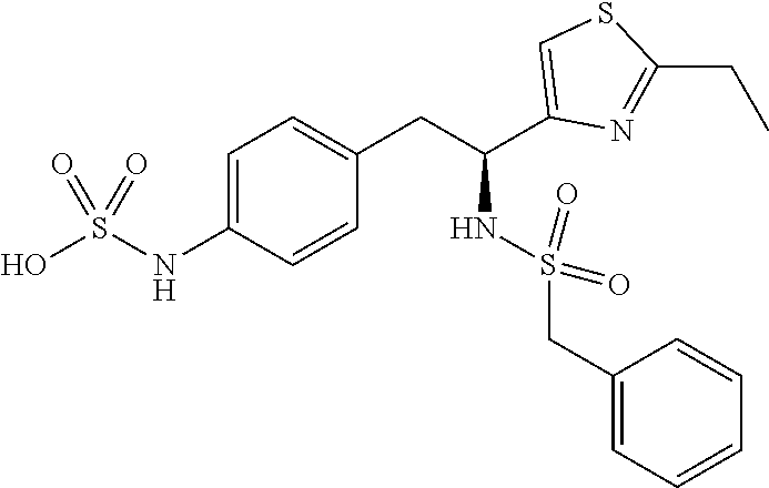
C1=C(NS(O)(=O)=O)C=CC(CC(NS(=O)(=O)CC2=CC=CC=C2)C2=CSC(CC)=N2)=C1
